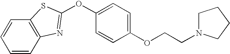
C1=CC2=C(C=C1)SC(OC1=CC=C(OCCN3CCCC3)C=C1)=N2
